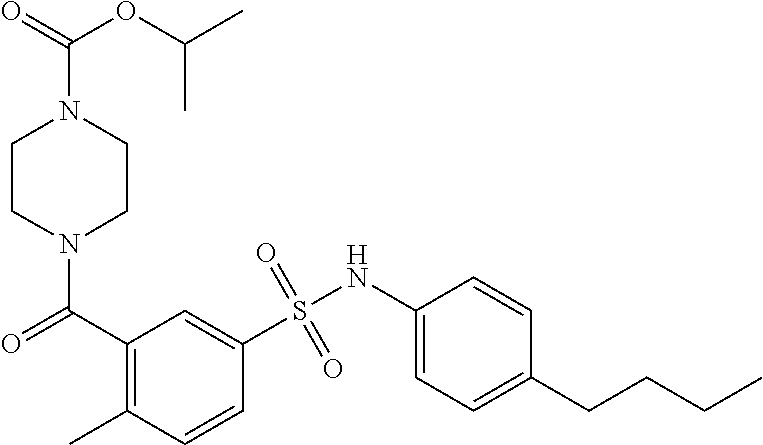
N1(C(C2=C(C)C=CC(S(NC3=CC=C(CCCC)C=C3)(=O)=O)=C2)=O)CCN(C(=O)OC(C)C)CC1
